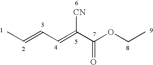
C(=CC=C(C(OCC)=O)[CN])C
